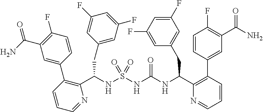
C1(C(NS(NC(NC(C2=C(C3=CC(C(N)=O)=C(F)C=C3)C=CC=N2)CC2=CC(F)=CC(F)=C2)=O)(=O)=O)CC2=CC(F)=CC(F)=C2)=C(C2=CC(C(=O)N)=C(F)C=C2)C=CC=N1
